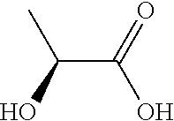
C(C(=O)O)(O)C
